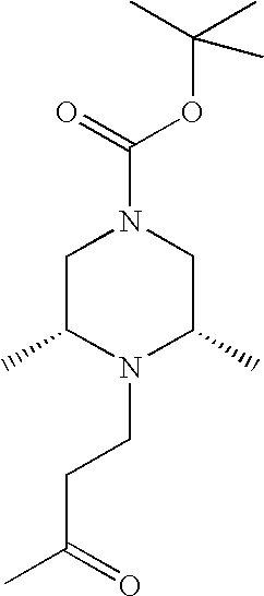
C1C(C)N(CCC(=O)C)C(C)CN1C(=O)OC(C)(C)C
